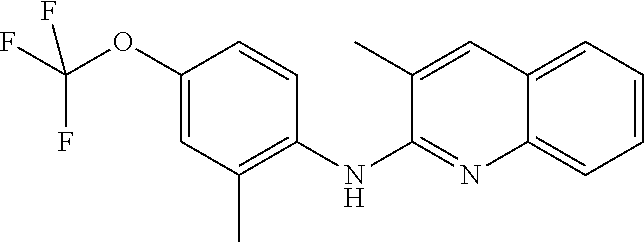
C1(OC(F)(F)F)=CC(C)=C(NC2=NC3=CC=CC=C3C=C2C)C=C1
